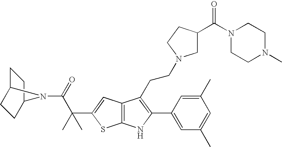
C1C2CCC(C1)N2C(=O)C(C1=CC2=C(S1)NC(C1=CC(C)=CC(C)=C1)=C2CCN1CC(C(N2CCN(C)CC2)=O)CC1)(C)C
